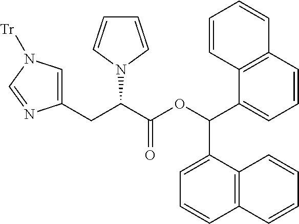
C1(CC(C(OC(C2=CC=CC3=C2C=CC=C3)C2=CC=CC3=C2C=CC=C3)=O)N2C=CC=C2)=CN([Tr])C=N1
